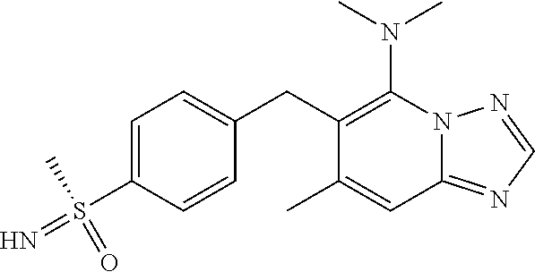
N12C(=NC=N1)C=C(C)C(CC1=CC=C(S(=N)(C)=O)C=C1)=C2N(C)C
